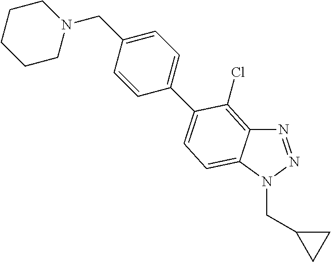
N1=NN(CC2CC2)C2=CC=C(C3=CC=C(CN4CCCCC4)C=C3)C(Cl)=C12
